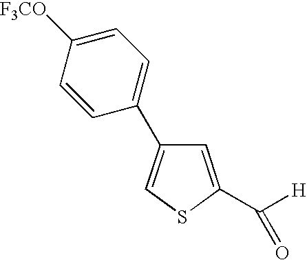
C1=C(C(=O)[H])SC=C1C1=CC=C([F3CO])C=C1
